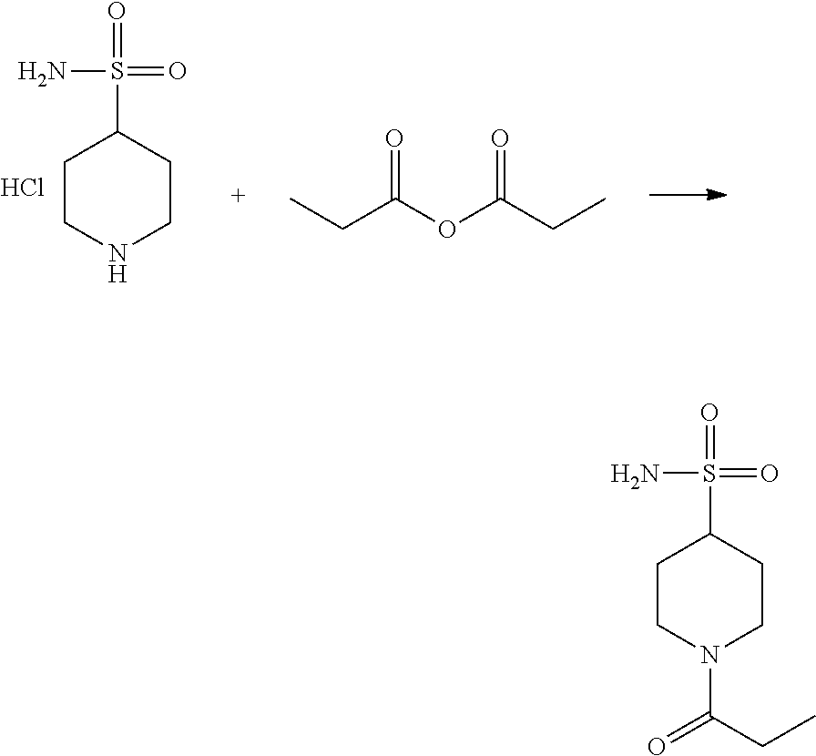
C1CN(C(CC)=O)CCC1S(=O)(=O)N.C1CNCCC1S(=O)(=O)N.Cl.O(C(CC)=O)C(CC)=O
